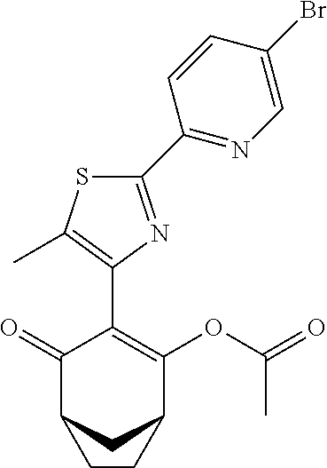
C1(C2=NC=C(Br)C=C2)=NC(C2=C(OC(=O)C)C3CC(C2=O)CC3)=C(C)S1
